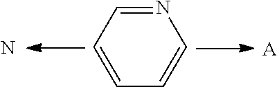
C1=CC=CN=C1.[A].N
